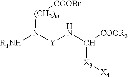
[R1NH]N([(CH2)m][COOBn])[Y]NC([COOR3])[X3][X4]
